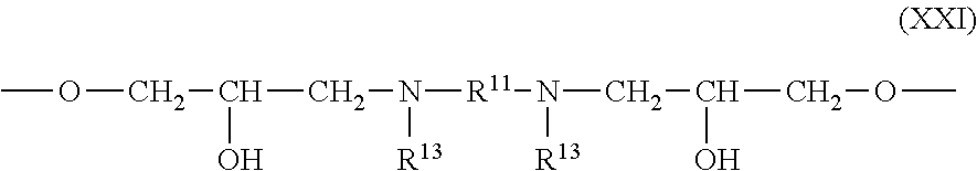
COCC(CN([R11]N(CC(COC)O)[R13])[R13])O
